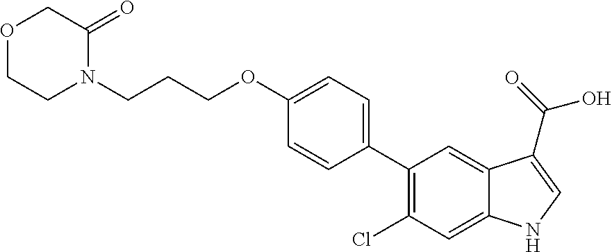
C1(C2=CC=C(OCCCN3C(=O)COCC3)C=C2)=C(Cl)C=C2C(=C1)C(C(=O)O)=CN2
